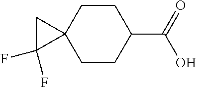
C1CC(C(=O)O)CCC12CC2(F)F
